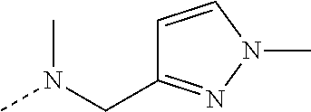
CN(CC1=NN(C)C=C1)C
